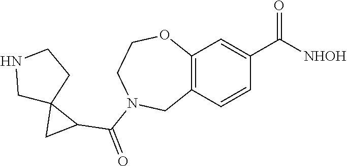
C12=C(C=CC(C([NHOH])=O)=C1)CN(C(=O)C1C3(C1)CCNC3)CCO2
